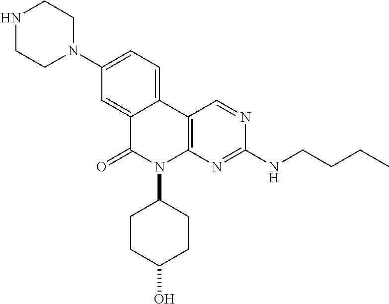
N1(C2=CC=C3C(=C2)C(=O)N(C2CCC(O)CC2)C2=C3C=NC(NCCCC)=N2)CCNCC1
